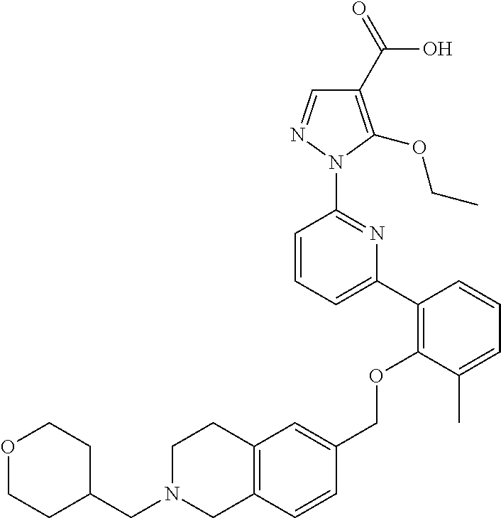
C1(C2=C(OCC3=CC4=C(C=C3)CN(CC3CCOCC3)CC4)C(C)=CC=C2)=CC=CC(N2N=CC(C(=O)O)=C2OCC)=N1
